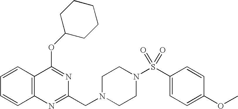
C1=CC2=C(C=C1)N=C(CN1CCN(S(C3=CC=C(OC)C=C3)(=O)=O)CC1)N=C2OC1CCCCC1
